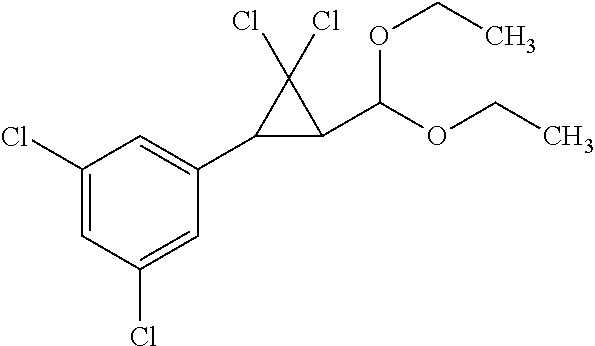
C1=C(Cl)C=C(C2C(C(OCC)OCC)C2(Cl)Cl)C=C1Cl
